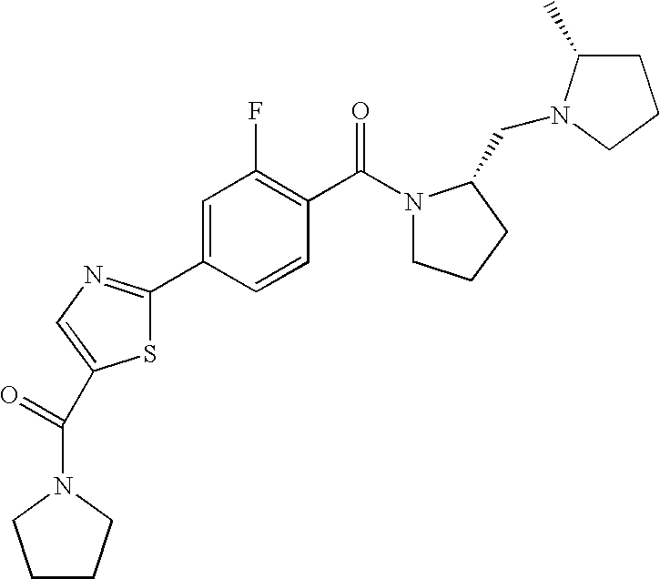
C1=C(C2=NC=C(C(=O)N3CCCC3)S2)C=CC(C(=O)N2CCCC2CN2C(C)CCC2)=C1F
